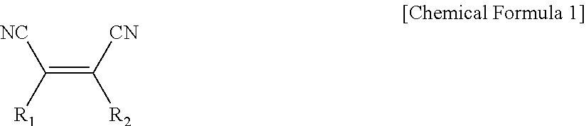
C(=C([R2])[CN])([R1])[NC]
